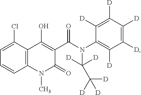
C1=C(Cl)C2=C(C=C1)N(C)C(=O)C(C(N(C([D])([D])C([D])([D])[D])C1=C([D])C([D])=C([D])C([D])=C1[D])=O)=C2O
